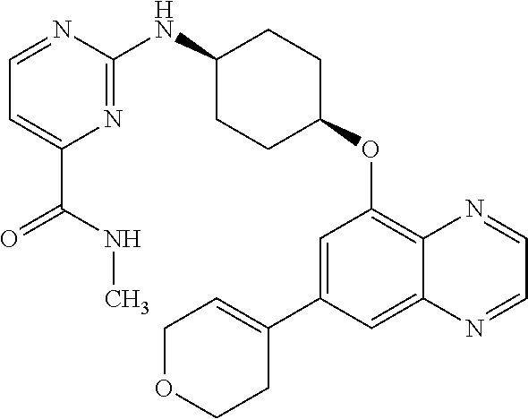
C1=C(C(NC)=O)N=C(NC2CCC(OC3=C4C(=CC(C5=CCOCC5)=C3)N=CC=N4)CC2)N=C1
